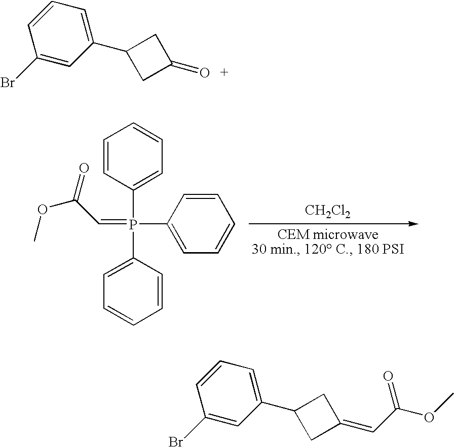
C1(Br)=CC(C2CC(=O)C2)=CC=C1.C1=CC(P(C2=CC=CC=C2)(C2=CC=CC=C2)=CC(OC)=O)=CC=C1.[CH2Cl2].C1(Br)=CC(C2CC(=CC(=O)OC)C2)=CC=C1
